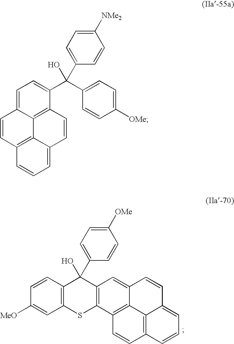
C1([NMe2])=CC=C(C(O)(C2=CC=C3C4=C2C=CC2=CC=CC(=C42)C=C3)C2=CC=C([OMe])C=C2)C=C1.C1=CC2=C(C=C1[MeO])SC1=C(C2(O)C2=CC=C([OMe])C=C2)C=C2C3=C1C=CC1=C3C(=CC=C1)C=C2
